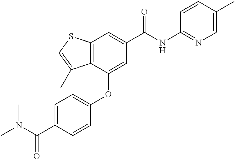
C12=C(C(OC3=CC=C(C(N(C)C)=O)C=C3)=CC(C(NC3=NC=C(C)C=C3)=O)=C1)C(C)=CS2
